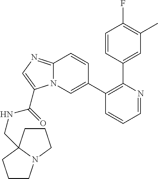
C1=CC(C2=C(C3=CN4C(=NC=C4C(=O)NCC45N(CCC4)CCC5)C=C3)C=CC=N2)=CC(C)=C1F
